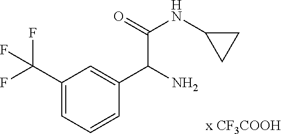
C1(C(F)(F)F)=CC=CC(C(N)C(NC2CC2)=O)=C1
